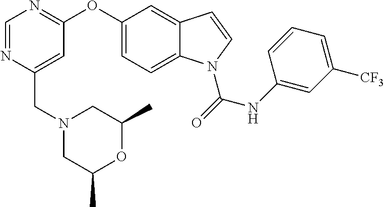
C(C1=CC(OC2=CC=C3C(=C2)C=CN3C(=O)NC2=CC([CF3])=CC=C2)=NC=N1)N1CC(C)OC(C)C1
